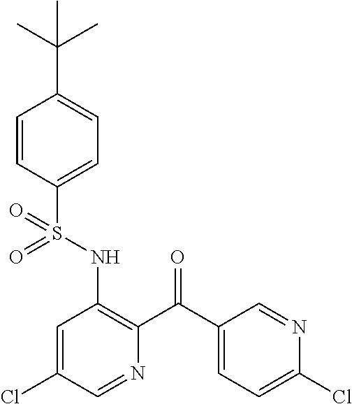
C1=CC(S(NC2=C(C(C3=CC=C(Cl)N=C3)=O)N=CC(Cl)=C2)(=O)=O)=CC=C1C(C)(C)C
